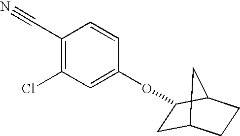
C1(C#N)=C(Cl)C=C(OC2CC3CCC2C3)C=C1
